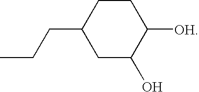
CCCC1CC(O)C([OH])CC1
